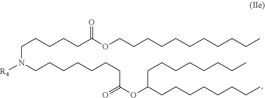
C(COC(CCCCCN([R4])CCCCCCCC(=O)OC(CCCCCCCC)CCCCCCCC)=O)CCCCCCCCC
